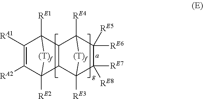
C1([RA1])=C([RA2])C2([RE2])C3C(C1([RE1])[(T)f]2)C1([RE4])C([RE6])([RE5])C([RE7])([RE8])C3([RE3])[(T)f]1.[a]
